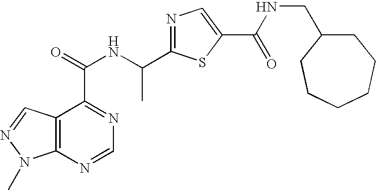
C12=C(N=CN=C1C(=O)NC(C1=NC=C(C(NCC3CCCCCC3)=O)S1)C)N(C)N=C2
